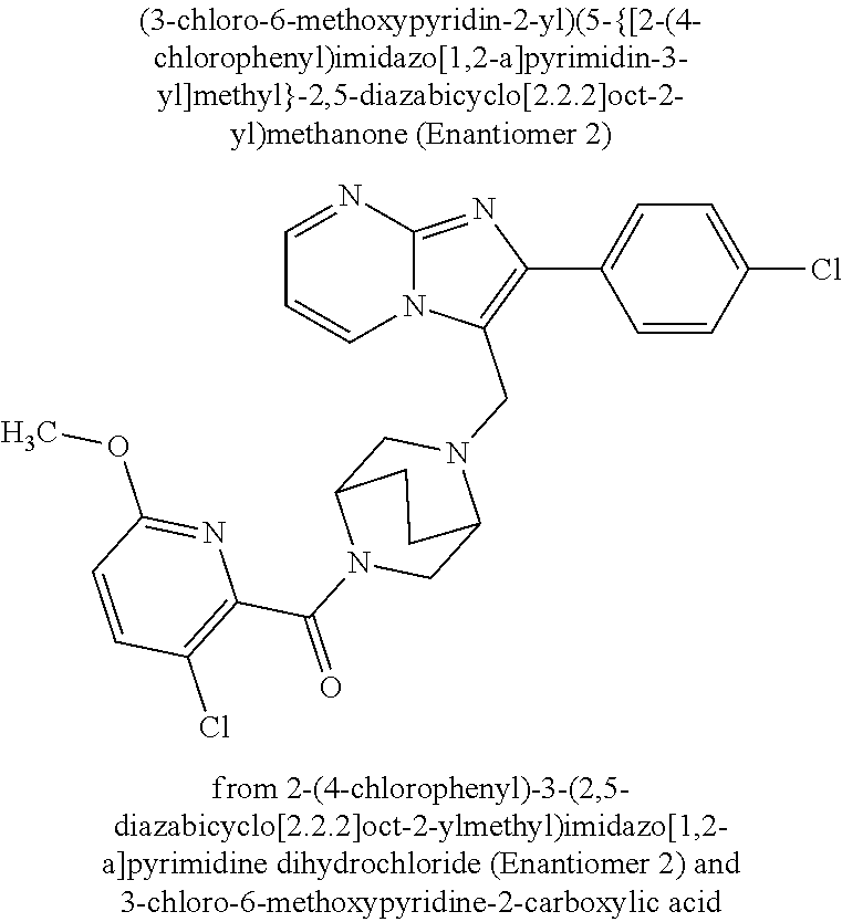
N12C(=NC(C3=CC=C(Cl)C=C3)=C1CN1CC3N(C(=O)C4=C(Cl)C=CC(OC)=N4)CC1CC3)N=CC=C2
